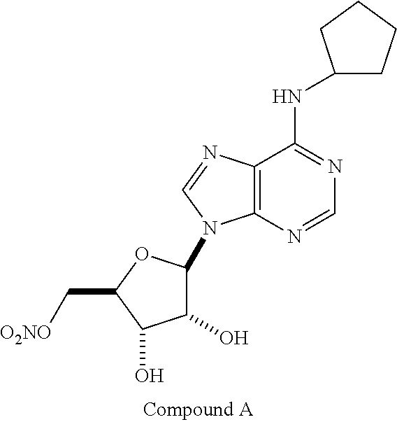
C12=C(N=CN=C1NC1CCCC1)N(C1C(O)C(O)C(C[O2NO])O1)C=N2
